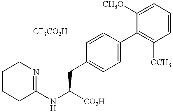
C1CCC(NC([CO2H])CC2=CC=C(C3=C([OCH3])C=CC=C3[CH3O])C=C2)=NC1
